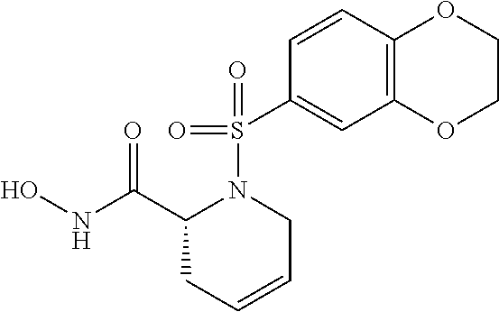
C1COC2=C(O1)C=C(S(N1C(C(NO)=O)CC=CC1)(=O)=O)C=C2
